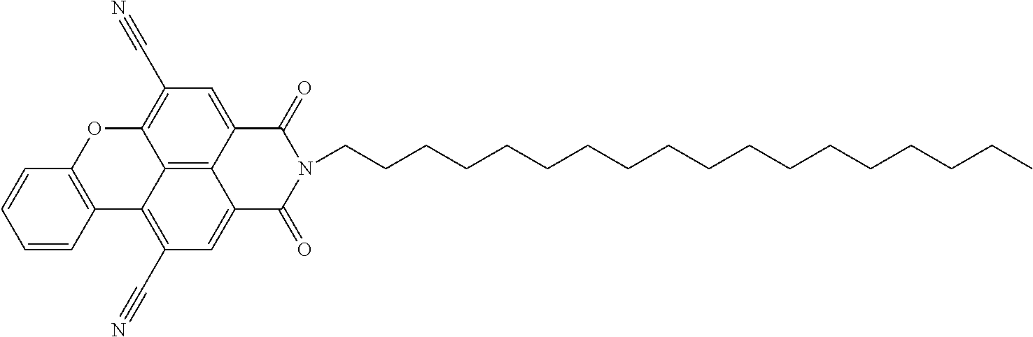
C12=C3C4=CC(C#N)=C1OC1=C(C2=C(C#N)C=C3C(=O)N(CCCCCCCCCCCCCCCCCC)C4=O)C=CC=C1
